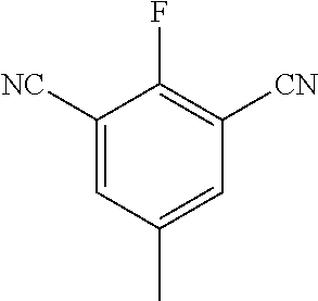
C1([NC])=CC(C)=CC([CN])=C1F
